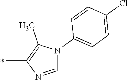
C1(C)=C(C)N(C2=CC=C(Cl)C=C2)C=N1
